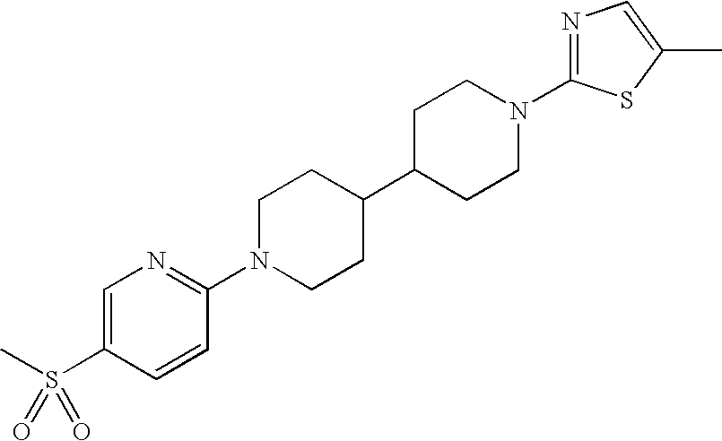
C1=C(S(C)(=O)=O)C=CC(N2CCC(C3CCN(C4=NC=C(C)S4)CC3)CC2)=N1
